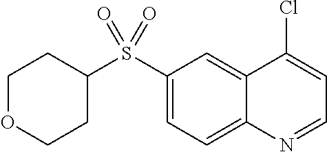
C1(S(C2CCOCC2)(=O)=O)=CC=C2C(=C1)C(Cl)=CC=N2
